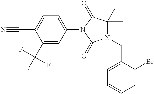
C1(N2C(=O)N(CC3=CC=CC=C3Br)C(C)(C)C2=O)=CC=C(C#N)C(C(F)(F)F)=C1
